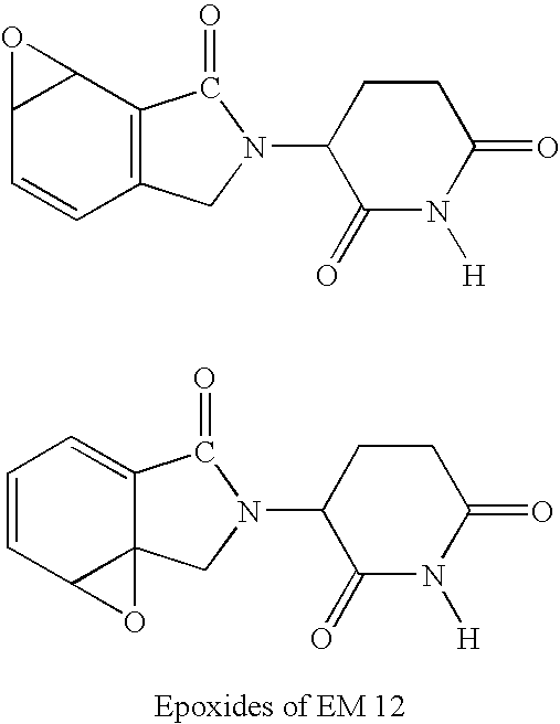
C12=CC=CC3C1(CN(C1C(=O)N([H])C(=O)CC1)C2=O)O3.C12=C(CN(C3C(=O)N([H])C(=O)CC3)C1=O)C=CC1C2O1
